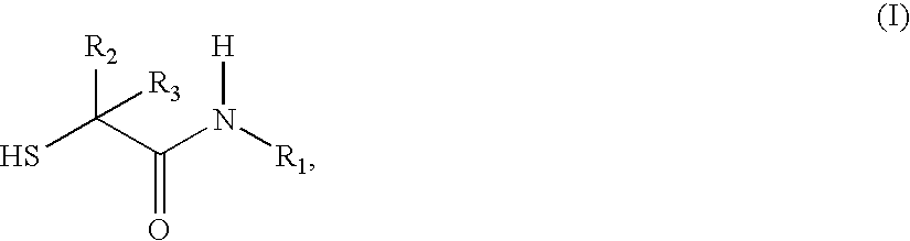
SC(C(N([R1])[H])=O)([R2])[R3]
